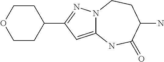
C12=CC(C3CCOCC3)=NN1CCC(N)C(=O)N2
